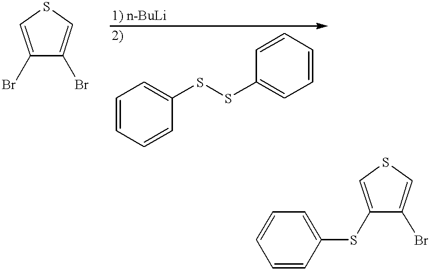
C1(Br)=CSC=C1Br.C1=CC=CC(SSC2=CC=CC=C2)=C1.C1=CC(SC2=CSC=C2Br)=CC=C1
